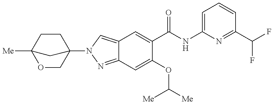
C12=CN(C34COC([Me])(CC3)C4)N=C1C=C(OC([Me])[Me])C(C(NC1=CC=CC(C(F)F)=N1)=O)=C2
